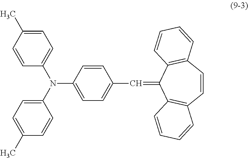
C1=CC(C)=CC=C1N(C1=CC=C(C)C=C1)C1=CC=C(C=C2C3=C(C=CC4=C2C=CC=C4)C=CC=C3)C=C1
